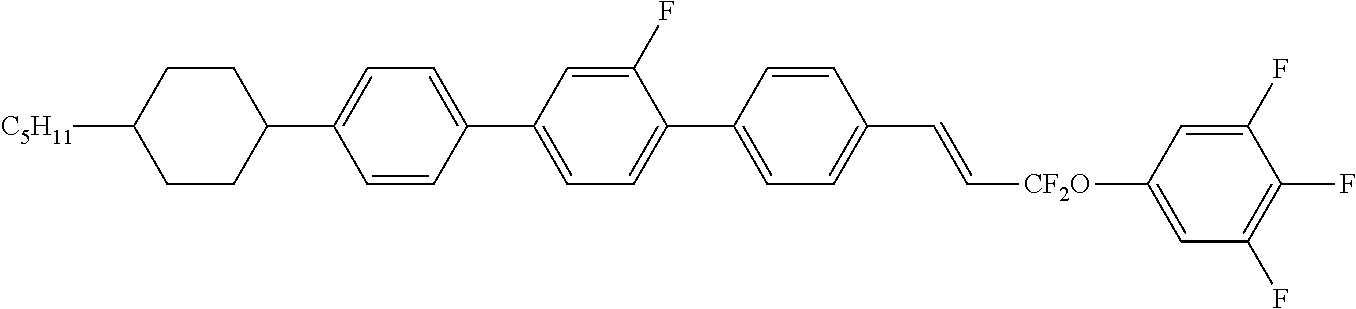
C1=C(C2=CC=C(C3=CC=C(C=C[CF2O]C4=CC(F)=C(F)C(F)=C4)C=C3)C(F)=C2)C=CC(C2CCC([C5H11])CC2)=C1
